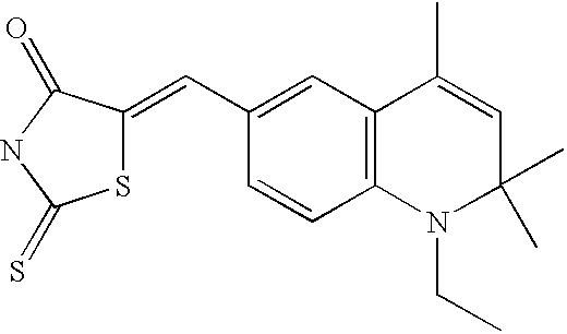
C(C1=CC2=C(C=C1)N(CC)C(C)(C)C=C2C)=C1SC(=S)NC1=O
